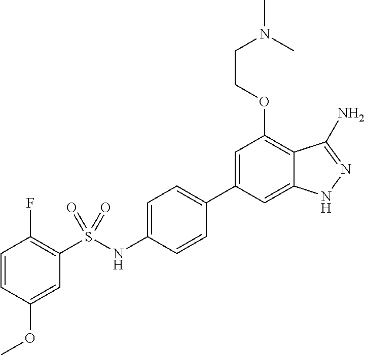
C1=CC(OC)=CC(S(NC2=CC=C(C3=CC(OCCN(C)C)=C4C(=C3)NN=C4N)C=C2)(=O)=O)=C1F
